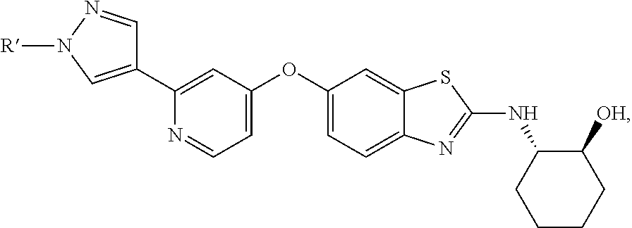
C1=C(OC2=CC=C3C(=C2)SC(NC2CCCCC2[OH])=N3)C=C(C2=CN([R])N=C2)N=C1
